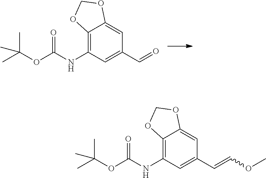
CC(OC(NC1=C2C(=CC(C=O)=C1)OCO2)=O)(C)C.CC(OC(NC1=C2C(=CC(C=COC)=C1)OCO2)=O)(C)C
